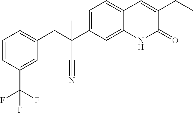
C1=C(C(F)(F)F)C=CC=C1CC(C#N)(C1=CC=C2C(=C1)NC(=O)C(CC)=C2)C
